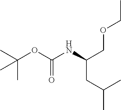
CC(OC(NC(COCC)CC(C)C)=O)(C)C
